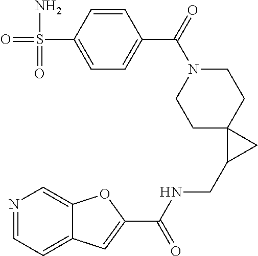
C1N(C(C2=CC=C(S(=O)(N)=O)C=C2)=O)CCC2(C1)C(CNC(C1=CC3=CC=NC=C3O1)=O)C2
